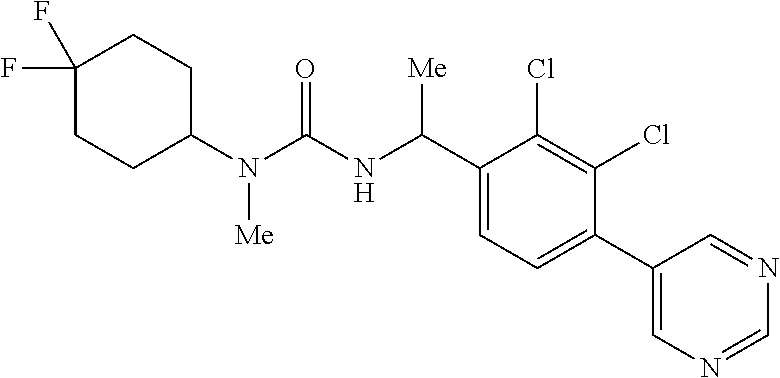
C1(N(C(NC(C2=CC=C(C3=CN=CN=C3)C(Cl)=C2Cl)[Me])=O)[Me])CCC(F)(F)CC1
